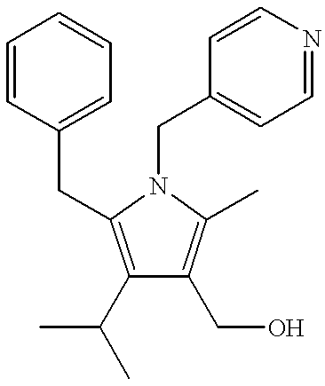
C1(C(C)C)=C(CC2=CC=CC=C2)N(CC2=CC=NC=C2)C(C)=C1CO
